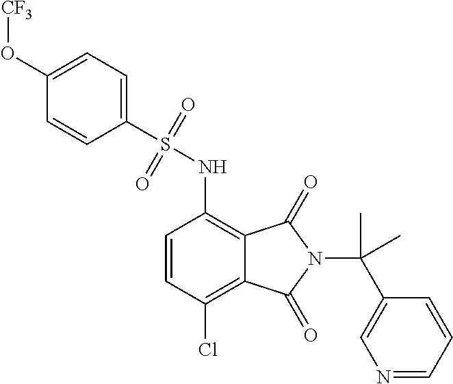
C1=CC(Cl)=C2C(=C1NS(C1=CC=C(O[CF3])C=C1)(=O)=O)C(=O)N(C(C)(C1=CN=CC=C1)C)C2=O
